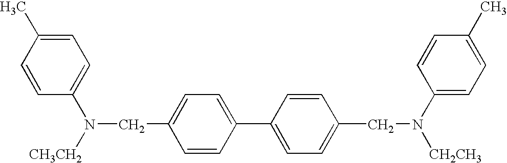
C1=C(C)C=CC(N([CH3CH2])CC2=CC=C(C3=CC=C(CN([CH2CH3])C4=CC=C(C)C=C4)C=C3)C=C2)=C1
